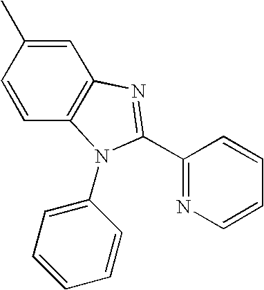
C1=CC(C)=CC2=C1N(C1=CC=CC=C1)C(C1=NC=CC=C1)=N2
